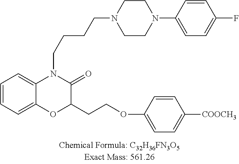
C1=CC=C2C(=C1)N(CCCCN1CCN(C3=CC=C(F)C=C3)CC1)C(=O)C(CCOC1=CC=C([COOCH3])C=C1)O2
